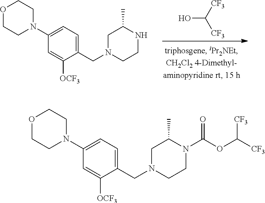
O1CCN(C2=CC=C(CN3CCNC(C)C3)C([OCF3])=C2)CC1.OC([CF3])[CF3].O1CCN(C2=CC=C(CN3CCN(C(OC([CF3])[CF3])=O)C(C)C3)C([OCF3])=C2)CC1
